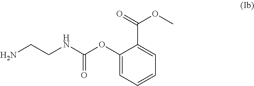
C1(OC(NCCN)=O)=CC=CC=C1C(=O)OC
